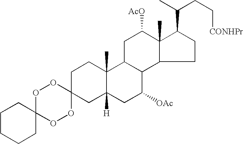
O1C2(OOC3(O1)CC1([H])C(C)(CC3)C3C(C([OAc])C1)C1C(C)(C([AcO])C3)C(C(C)CC[CONHPr])CC1)CCCCC2
